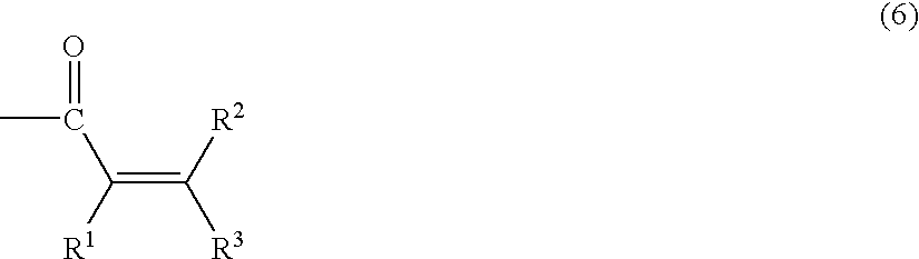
C(C(=C([R2])[R3])[R1])(C)=O
